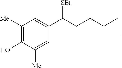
C1(O)=C([Me])C=C(C(CCCC)[SEt])C=C1[Me]
